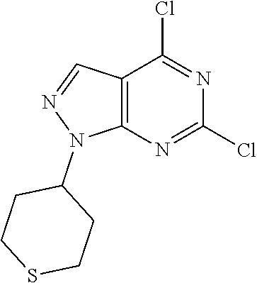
C1(Cl)=NC2=C(C=NN2C2CCSCC2)C(Cl)=N1
